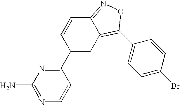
C12=NOC(C3=CC=C(Br)C=C3)=C1C=C(C1=NC(N)=NC=C1)C=C2
